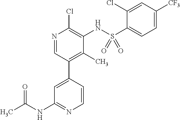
C1=CC(C2=C(C)C(NS(C3=CC=C([CF3])C=C3Cl)(=O)=O)=C(Cl)N=C2)=CC(NC(C)=O)=N1
